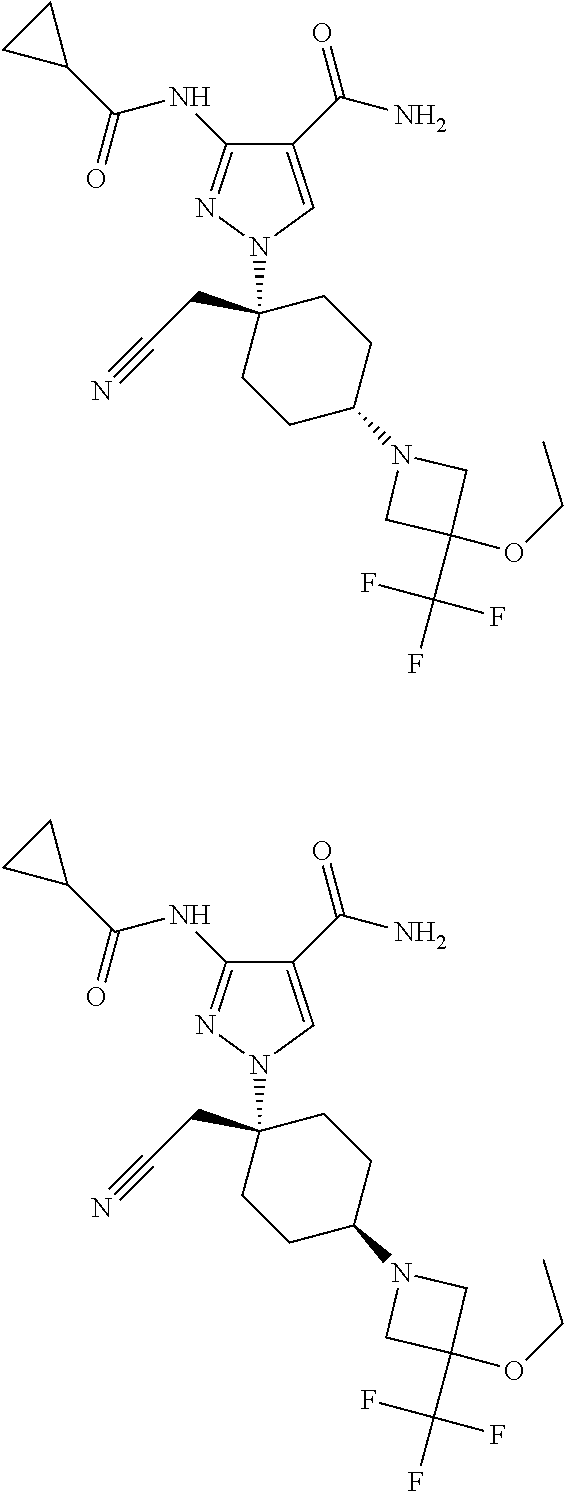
C1(C(N)=O)=CN(C2(CC#N)CCC(N3CC(C(F)(F)F)(OCC)C3)CC2)N=C1NC(C1CC1)=O.C1(C(N)=O)=CN(C2(CC#N)CCC(N3CC(C(F)(F)F)(OCC)C3)CC2)N=C1NC(C1CC1)=O
